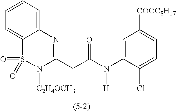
C1=CC=C2C(=C1)S(=O)(=O)N([C2H4OCH3])C(CC(N(C1=CC([COOC8H17])=CC=C1Cl)[H])=O)=N2
